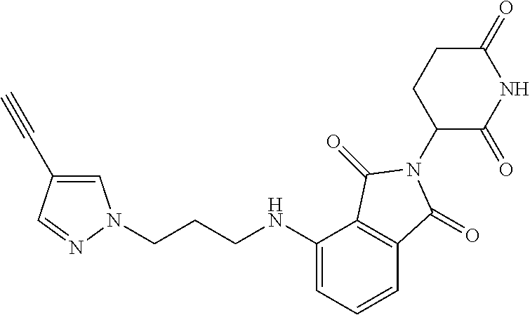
C1(=O)CCC(N2C(=O)C3=C(C(NCCCN4C=C(C#C)C=N4)=CC=C3)C2=O)C(=O)N1
